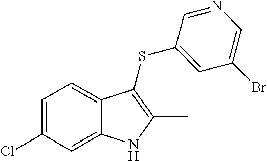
C1=C(Cl)C=C2C(=C1)C(SC1=CC(Br)=CN=C1)=C(C)N2
